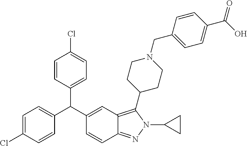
C1=CC(C(C2=CC3=C(C4CCN(CC5=CC=C(C(O)=O)C=C5)CC4)N(C4CC4)N=C3C=C2)C2=CC=C(Cl)C=C2)=CC=C1Cl
